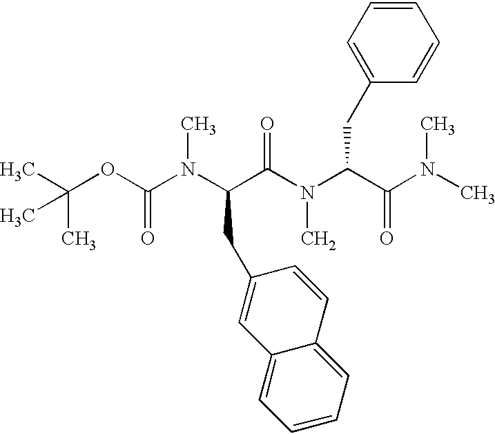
C(OC(N(C(C(N(C(C(N(C)C)=O)CC1=CC=CC=C1)C)=O)CC1=CC2=CC=CC=C2C=C1)C)=O)(C)(C)C
